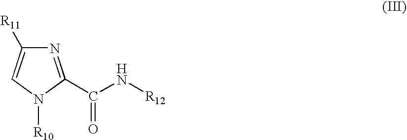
N1=C(C(N[R12])=O)N([R10])C=C1[R11]
